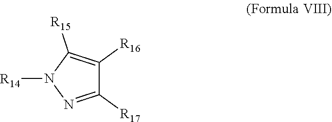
C1([R17])=NN([R14])C([R15])=C1[R16]
